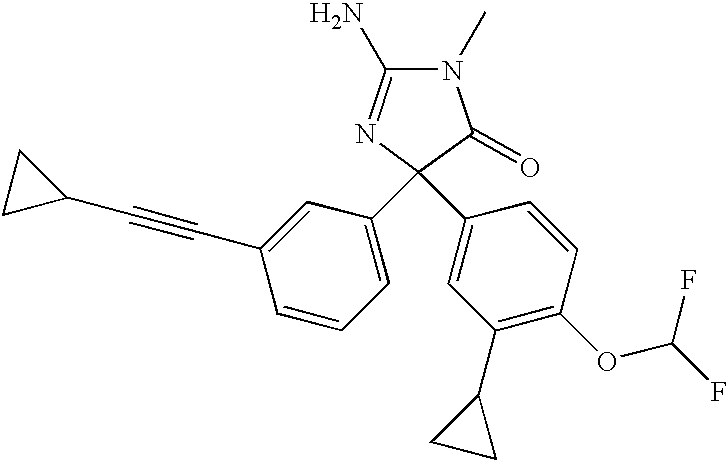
N1(C)C(N)=NC(C2=CC=CC(C#CC3CC3)=C2)(C2=CC(C3CC3)=C(OC(F)F)C=C2)C1=O
